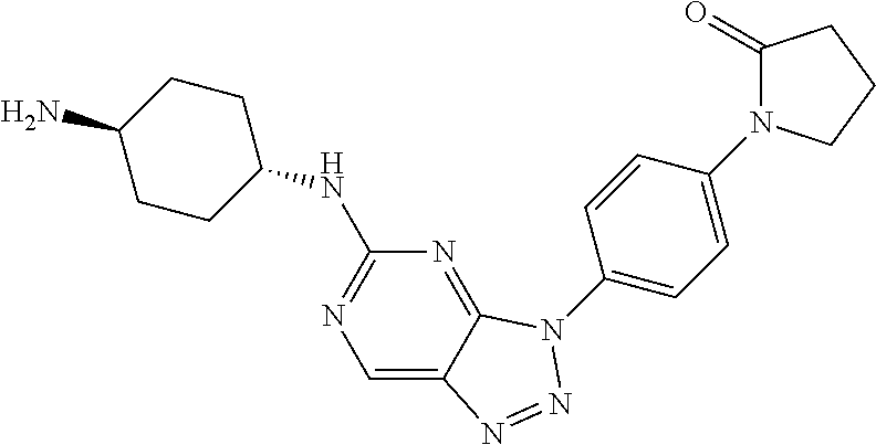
C1=C2C(=NC(NC3CCC(N)CC3)=N1)N(C1=CC=C(N3C(=O)CCC3)C=C1)N=N2
